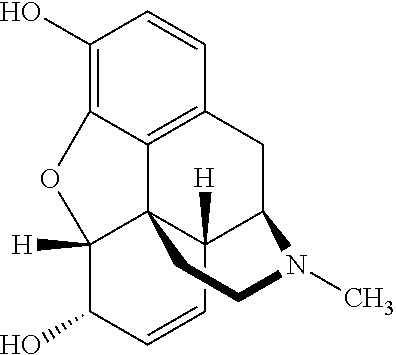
C12([H])C(O)C=CC3([H])C14C1=C(CC3N(C)CC4)C=CC(O)=C1O2
